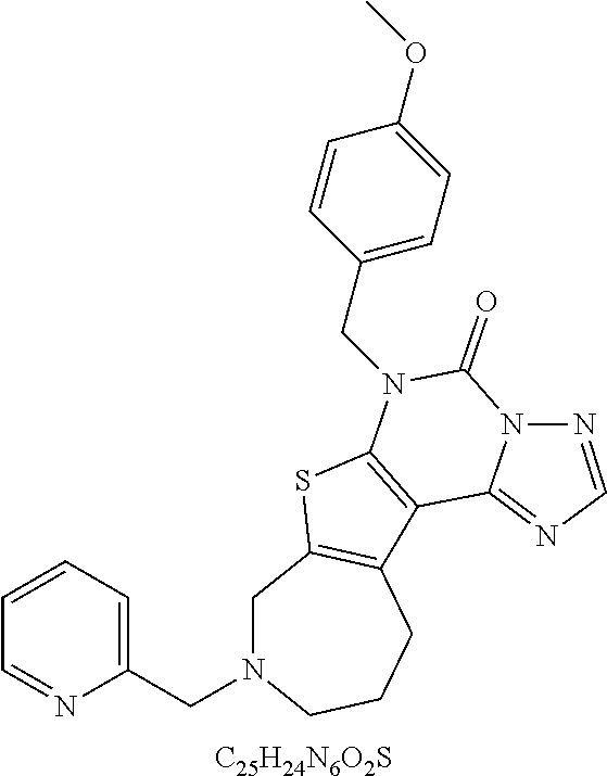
[C25H24N6O2S].C1N(CC2=CC=CC=N2)CCCC2=C1SC1=C2C2=NC=NN2C(=O)N1CC1=CC=C(OC)C=C1
